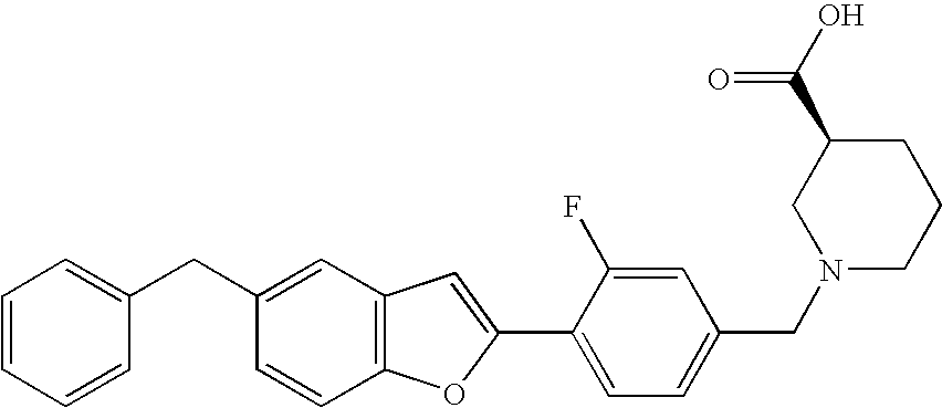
C1=CC=CC(CC2=CC3=C(C=C2)OC(C2=CC=C(CN4CCCC(C(=O)O)C4)C=C2F)=C3)=C1
